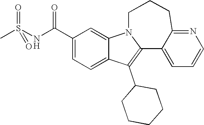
C1(C(NS(C)(=O)=O)=O)=CC=C2C(=C1)N1C(=C2C2CCCCC2)C2=CC=CN=C2CCC1
